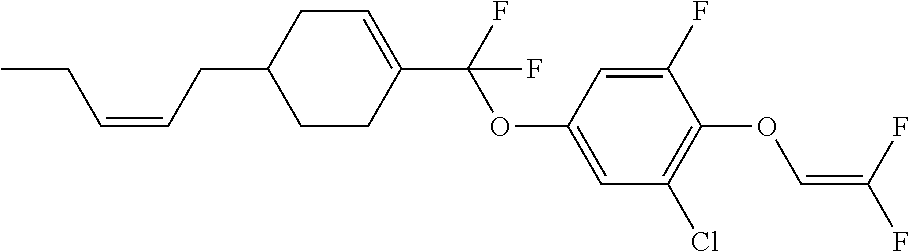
C1CC(C(F)(OC2=CC(Cl)=C(OC=C(F)F)C(F)=C2)F)=CCC1CC=CCC
